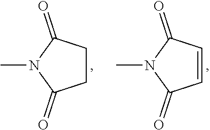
CN1C(=O)CCC1=O.CN1C(=O)C=CC1=O
